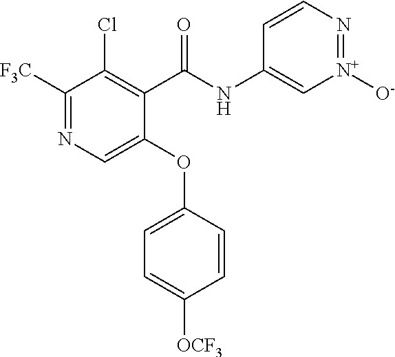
C1(C(NC2=C[N+]([O-])=NC=C2)=O)=C(Cl)C([F3C])=NC=C1OC1=CC=C([OCF3])C=C1
